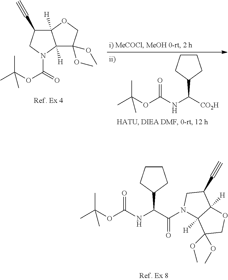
CC(OC(NC(C(N1C2([H])C([H])(C(C#C)C1)OCC2(OC)OC)=O)C1CCCC1)=O)(C)C.C12([H])C(C#C)CN(C(=O)OC(C)(C)C)C1([H])C(OC)(OC)CO2.C1CCC(C(NC(OC(C)(C)C)=O)[CO2H])C1
